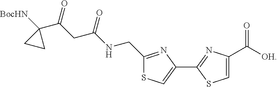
C1(C2=NC(C([OH])=O)=CS2)=CSC(CNC(CC(C2([BocHN])CC2)=O)=O)=N1
